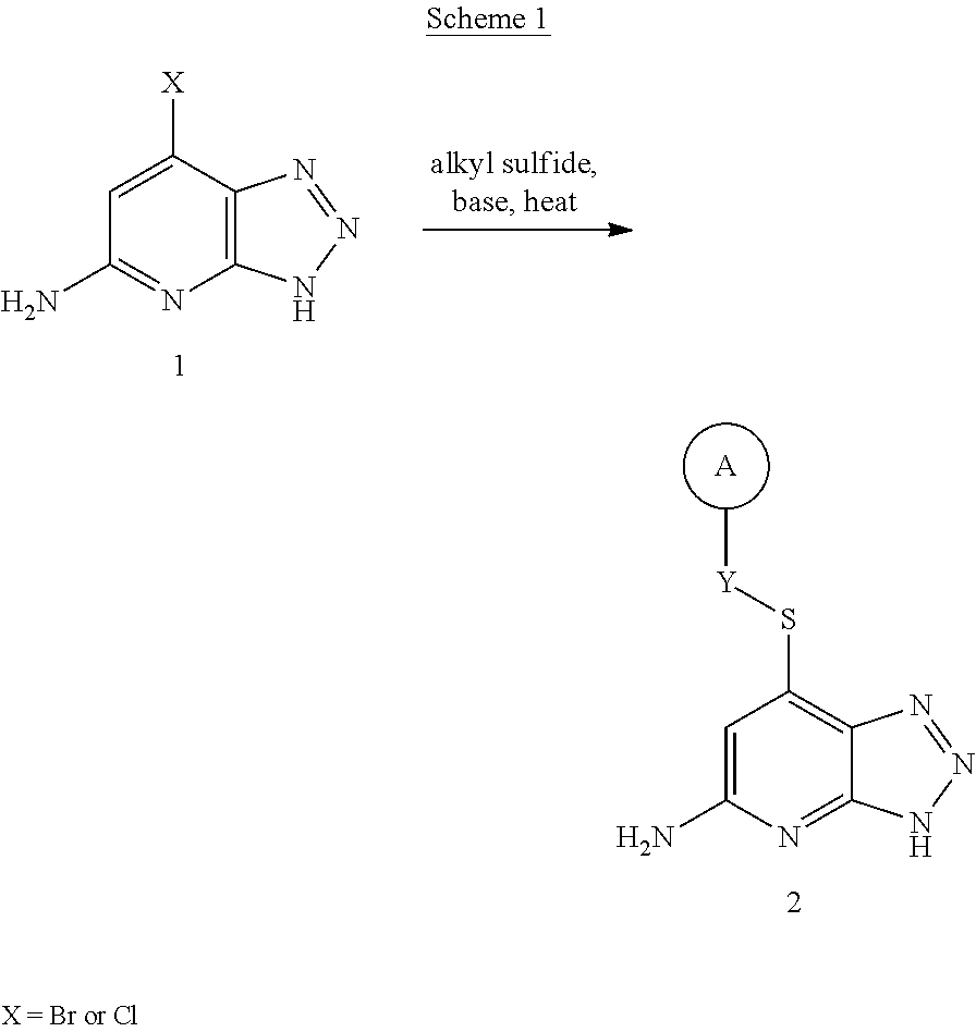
C12=C(C([X])=CC(N)=N1)N=NN2.C12=NC(N)=CC(S[Y]C)=C1N=NN2.[A]
